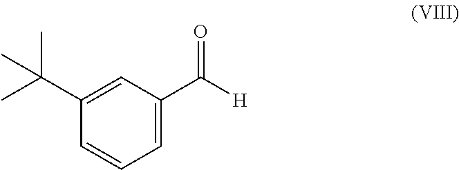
C1=C(C([H])=O)C=C(C(C)(C)C)C=C1
